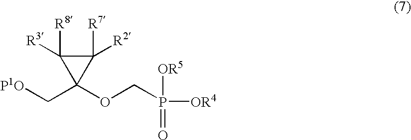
C(C1(OCP([OR5])(=O)[OR4])C([R8])([R3])C1([R7])[R2])[P1O]
